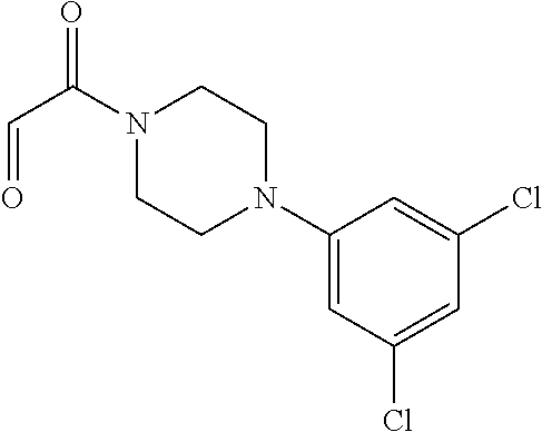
C1(N2CCN(C(C=O)=O)CC2)=CC(Cl)=CC(Cl)=C1
